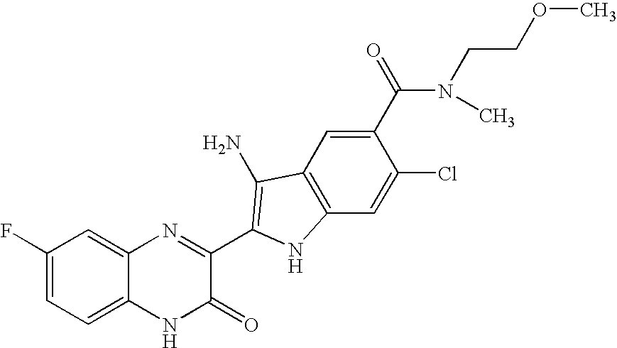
C1=C2C(=CC(F)=C1)N=C(C1=C(N)C3=C(C=C(Cl)C(C(N(CCOC)C)=O)=C3)N1)C(=O)N2
